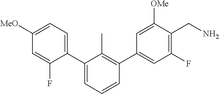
C1=C(F)C(C2=CC=CC(C3=CC(F)=C(CN)C([OMe])=C3)=C2C)=CC=C1[MeO]
